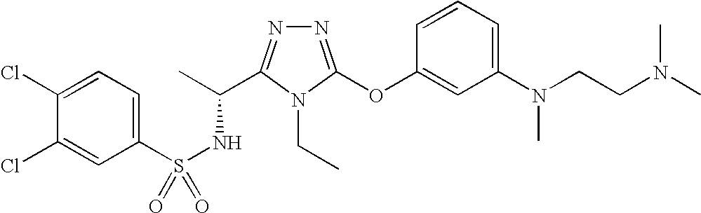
N1=C(OC2=CC(N(CCN(C)C)C)=CC=C2)N(CC)C(C(C)NS(=O)(C2=CC=C(Cl)C(Cl)=C2)=O)=N1
